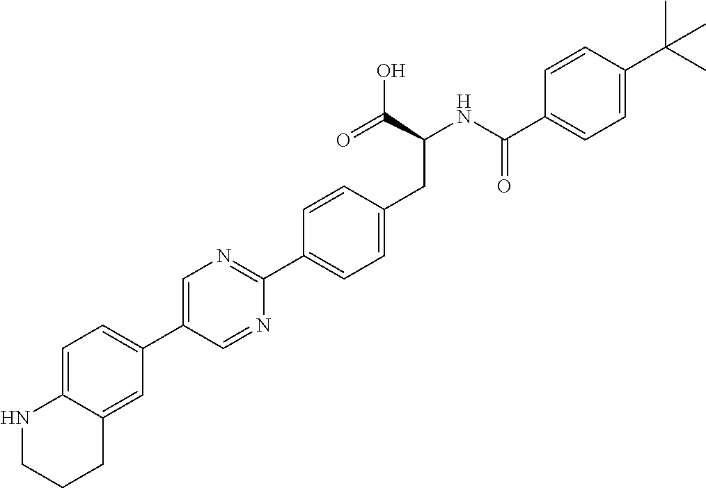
C12=CC=C(C3=CN=C(C4=CC=C(CC(NC(=O)C5=CC=C(C(C)(C)C)C=C5)C(=O)O)C=C4)N=C3)C=C1CCCN2
